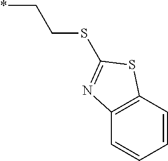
C(CSC1=NC2=C(C=CC=C2)S1)*
